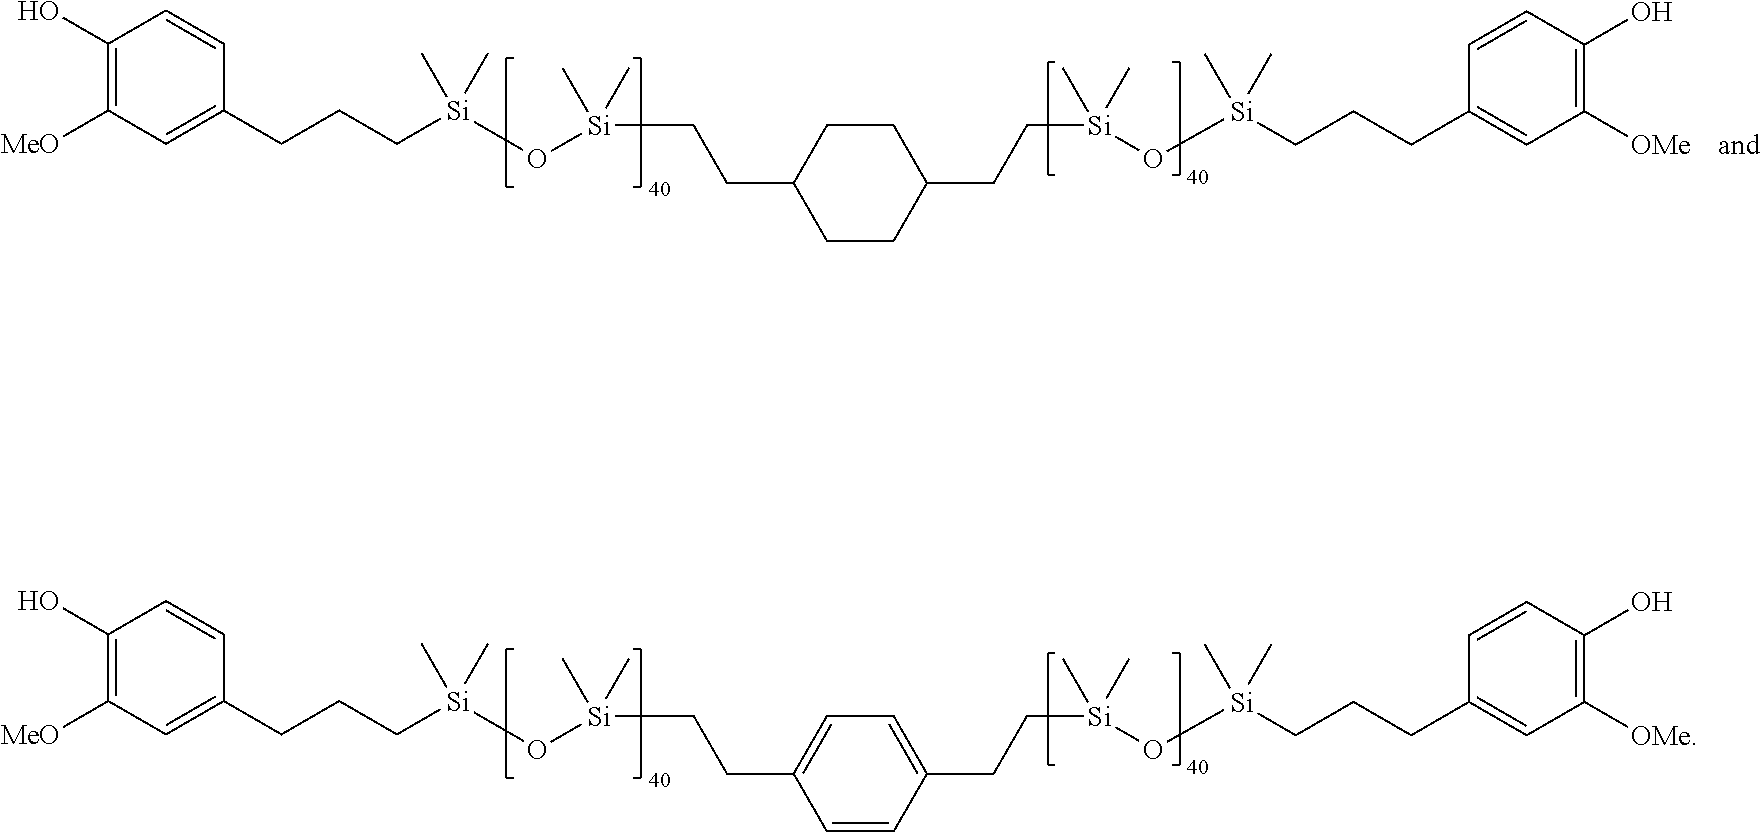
C1(O)=C([MeO])C=C(CCC[Si](C)(C)O[Si](C)(C)CCC2CCC(CC[Si](O[Si](CCCC3=CC([OMe])=C(O)C=C3)(C)C)(C)C)CC2)C=C1.C1(O)=C([MeO])C=C(CCC[Si](C)(C)O[Si](C)(C)CCC2=CC=C(CC[Si](O[Si](CCCC3=CC([OMe])=C(O)C=C3)(C)C)(C)C)C=C2)C=C1
